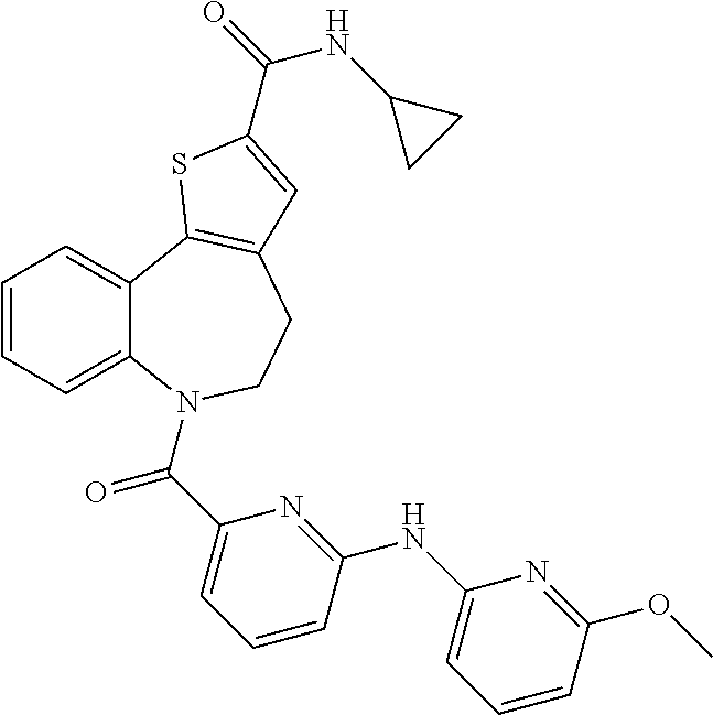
C1=CC=C2C(=C1)C1=C(CCN2C(C2=CC=CC(NC3=CC=CC(OC)=N3)=N2)=O)C=C(C(=O)NC2CC2)S1
